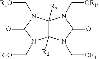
C12([R2])C([R2])(N(C[R1O])C(=O)N1C[R1O])N(C[OR1])C(=O)N2C[OR1]
